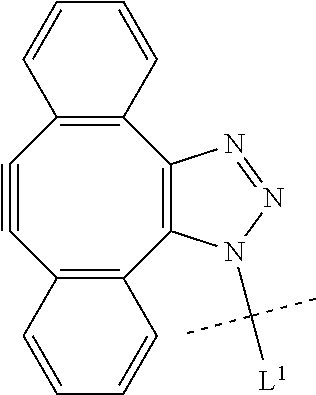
C12=C(C3=C(C4=C(C#C1)C=CC=C4)N=NN3C([L1])(C)C)C=CC=C2
